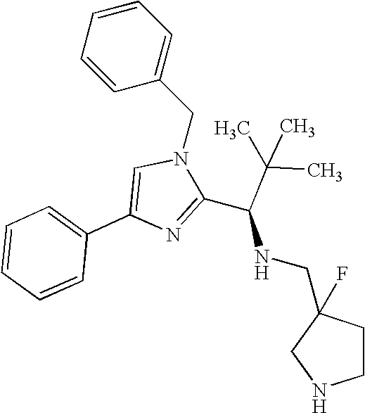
N1(CC2=CC=CC=C2)C=C(C2=CC=CC=C2)N=C1C(C(C)(C)C)NCC1(F)CCNC1
